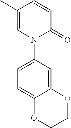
C1(C)=CN(C2=CC=C3C(=C2)OCCO3)C(=O)C=C1
